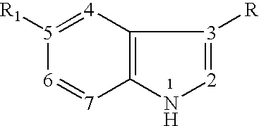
[4]1=[5]([R1])[6]=[7]C2=C1[3]([R])=[2]N2
